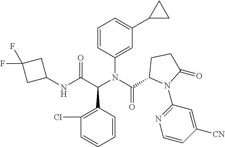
C1=CC(N(C(C2N(C3=NC=CC([CN])=C3)C(=O)CC2)=O)C(C(NC2CC(F)(F)C2)=O)C2=C(Cl)C=CC=C2)=CC(C2CC2)=C1
